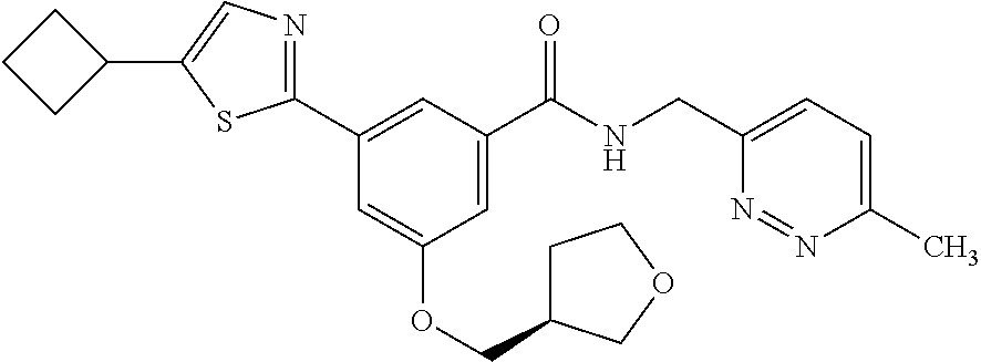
C1(C)=CC=C(CNC(C2=CC(OCC3CCOC3)=CC(C3=NC=C(C4CCC4)S3)=C2)=O)N=N1
